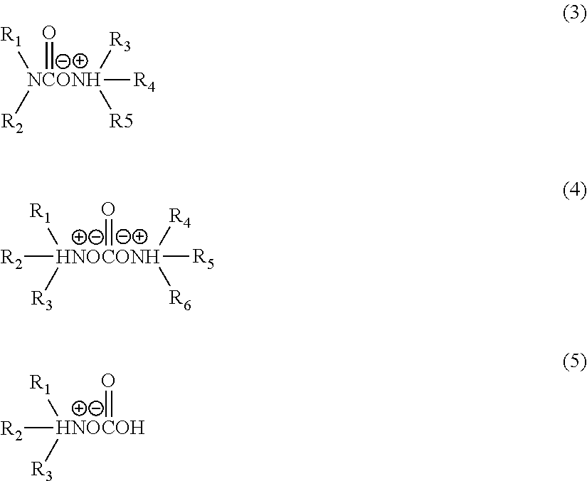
[R1][NCONH]([R4])([R3])([R5])([R2])=O.[R1][HNOCONH]([R3])([R2])(=O)([R4])([R6])[R5].[R1][HNOCOH]([R3])([R2])=O
